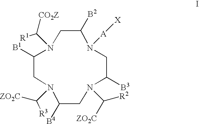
N1(C([ZO2C])[R3])CC([B1])N(C([R1])[CO2Z])CC([B2])N([A][X])CC([B3])N(C([R2])[ZO2C])CC1[B4]
